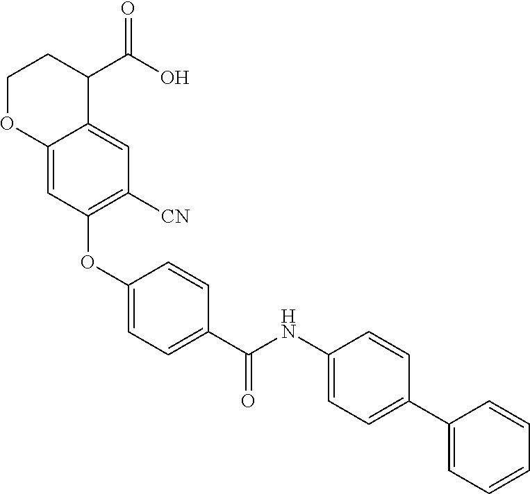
C1(OC2=C([CN])C=C3C(=C2)OCCC3C(O)=O)=CC=C(C(NC2=CC=C(C3=CC=CC=C3)C=C2)=O)C=C1
